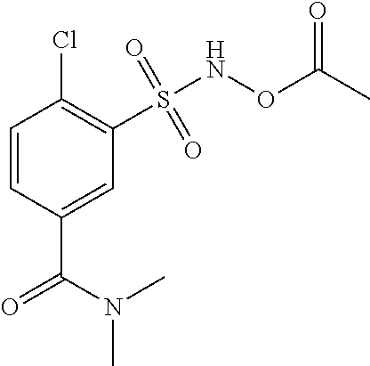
O=C(N(C)C)C1=CC(S(NOC(C)=O)(=O)=O)=C(Cl)C=C1
